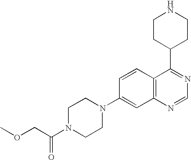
C12=C(N=CN=C1C1CCNCC1)C=C(N1CCN(C(COC)=O)CC1)C=C2
